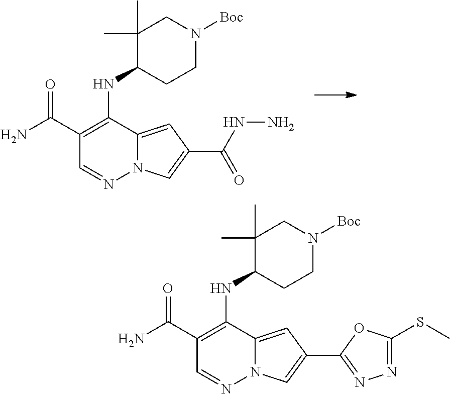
C1(NC2=C(C(N)=O)C=NN3C2=CC(C(NN)=O)=C3)CCN([Boc])CC1(C)C.C1(NC2=C(C(N)=O)C=NN3C2=CC(C2=NN=C(SC)O2)=C3)CCN([Boc])CC1(C)C
